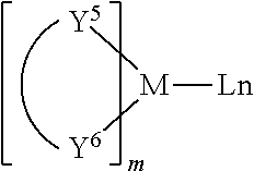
[Ln][M]([Y5])[Y6]
